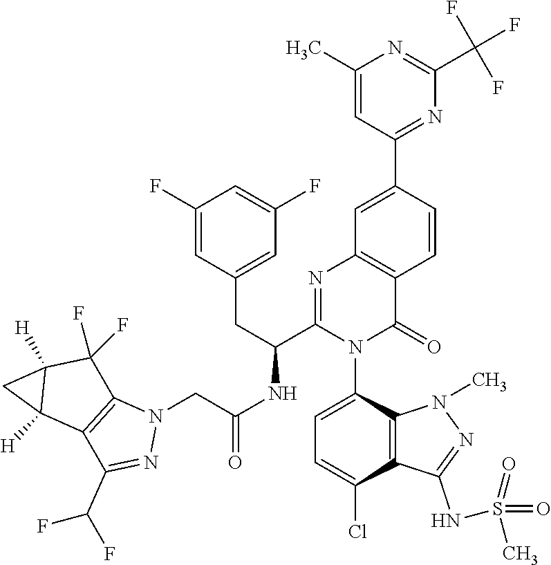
C1(F)=CC(CC(C2=NC3=C(C(=O)N2C2=CC=C(Cl)C4=C2N(C)N=C4NS(=O)(=O)C)C=CC(C2=NC(C(F)(F)F)=NC(C)=C2)=C3)NC(CN2C3=C(C(C(F)F)=N2)C2([H])C([H])(C3(F)F)C2)=O)=CC(F)=C1
